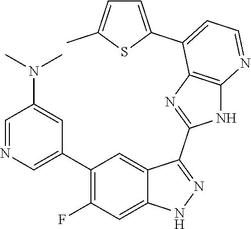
C1=NC=C(C2=C(F)C=C3C(=C2)C(C2=NC4=C(N2)N=CC=C4C2=CC=C(C)S2)=NN3)C=C1N(C)C
